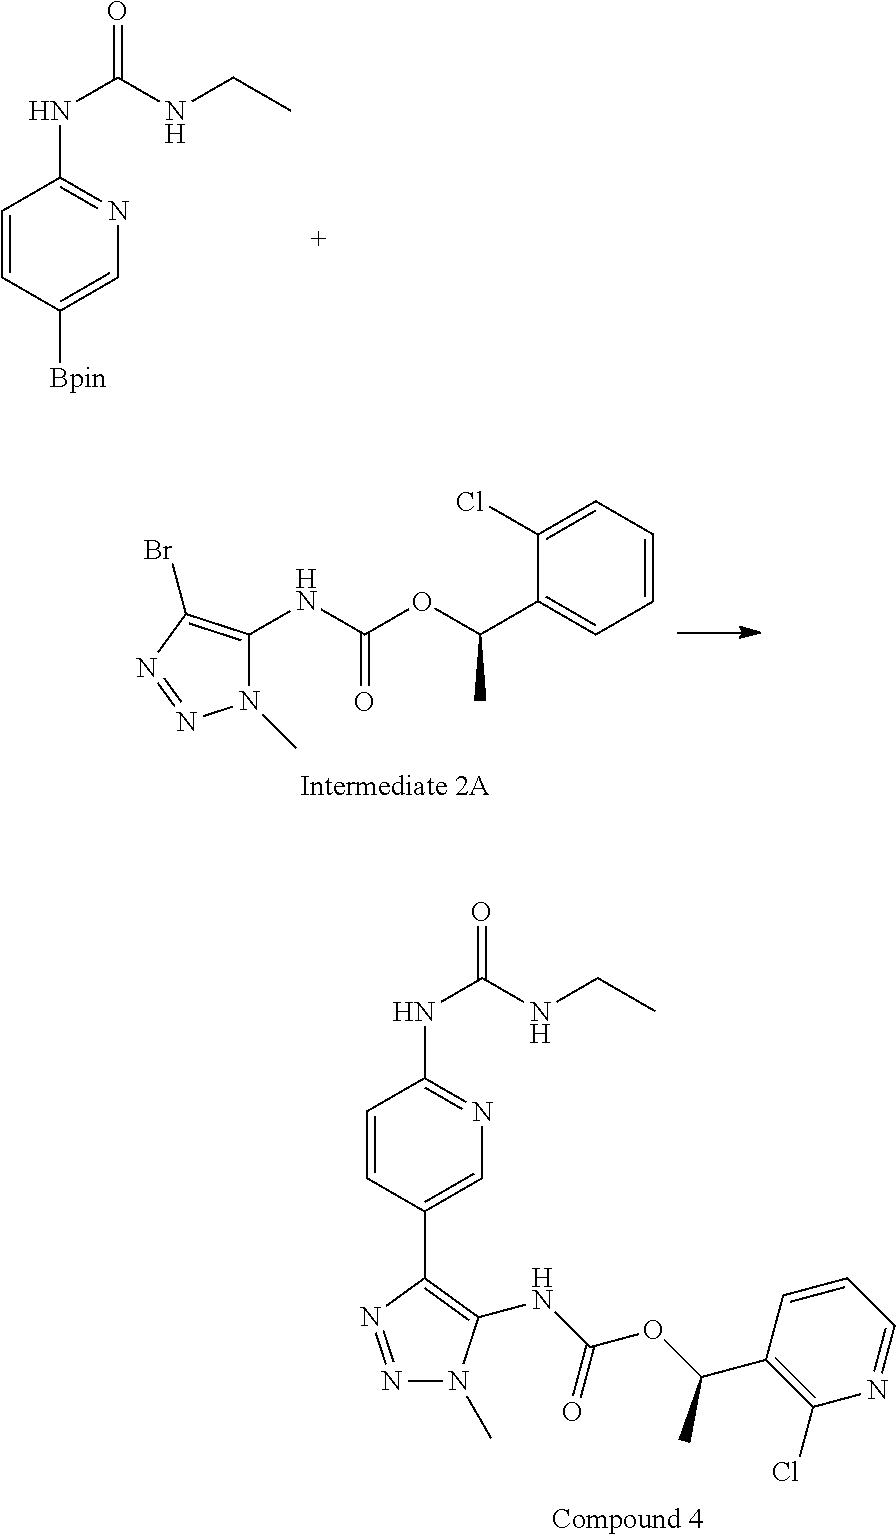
C1=CC([Bpin])=CN=C1NC(=O)NCC.N1(C)C(NC(OC(C2=CC=CC=C2Cl)C)=O)=C(Br)N=N1.C1=CC(C2=C(NC(OC(C3=C(Cl)N=CC=C3)C)=O)N(C)N=N2)=CN=C1NC(=O)NCC
